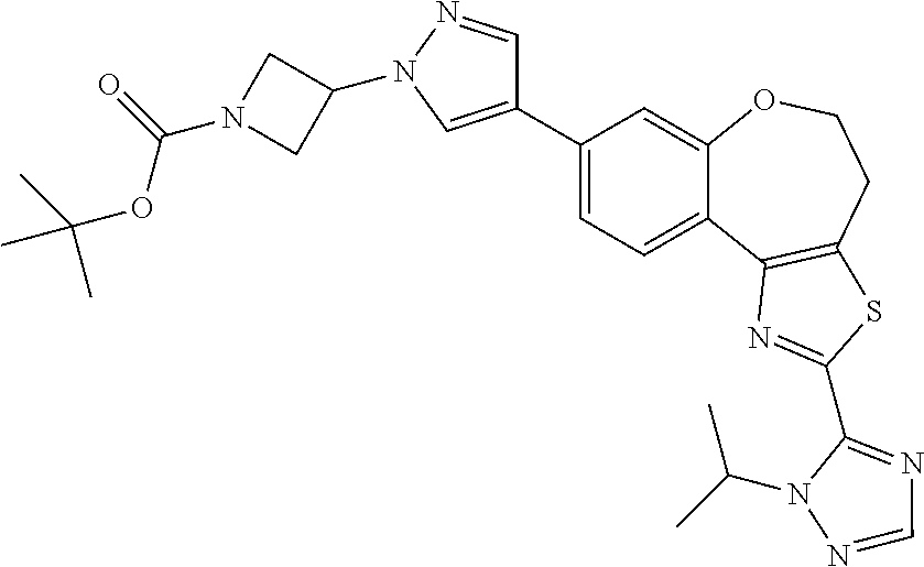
C1(C2=CN(C3CN(C(OC(C)(C)C)=O)C3)N=C2)=CC=C2C(=C1)OCCC1=C2N=C(C2=NC=NN2C(C)C)S1
